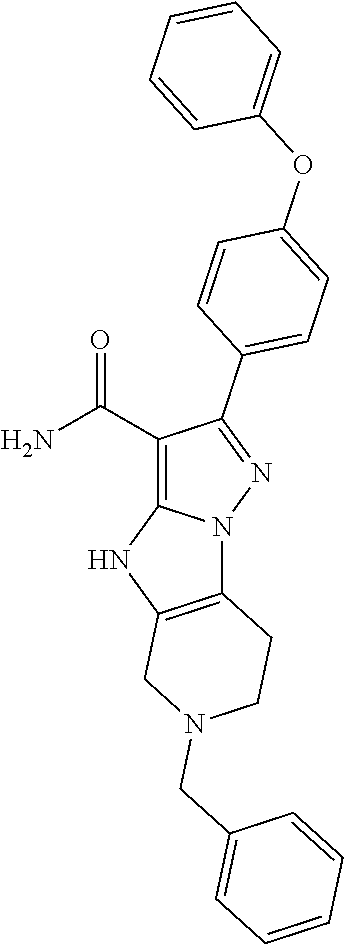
N12C3=C(NC1=C(C(N)=O)C(C1=CC=C(OC4=CC=CC=C4)C=C1)=N2)CN(CC1=CC=CC=C1)CC3
